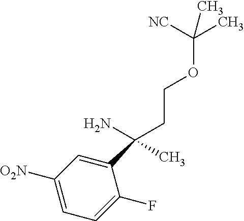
C1([O2N])=CC=C(F)C(C(CCOC(C)([NC])C)(N)C)=C1
